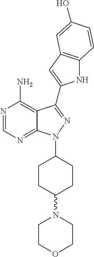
N1=CN=C2C(=C1N)C(C1=CC3=C(N1)C=CC(O)=C3)=NN2C1CCC(N2CCOCC2)CC1
